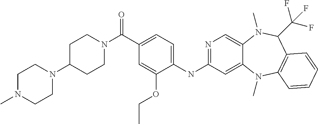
N1=C(NC2=CC=C(C(=O)N3CCC(N4CCN(C)CC4)CC3)C=C2OCC)C=C2C(=C1)N(C)C(C(F)(F)F)C1=C(N2C)C=CC=C1
